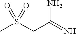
CS(CC(=N)N)(=O)=O
